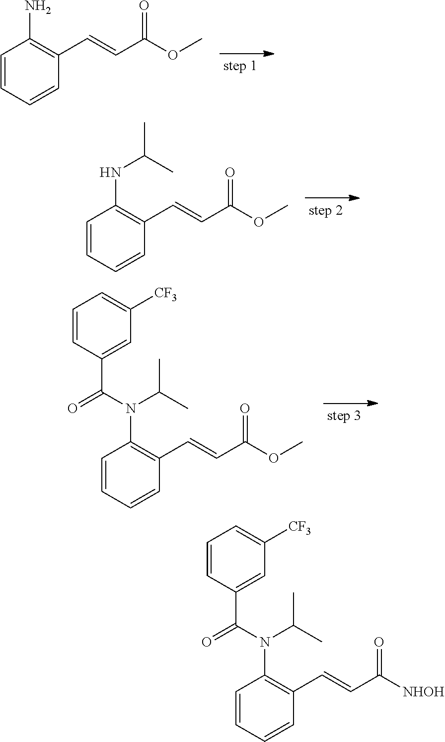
C1=CC=CC(C=CC(=O)OC)=C1N.C1=CC=CC(C=CC(=O)OC)=C1N(C(=O)C1=CC([CF3])=CC=C1)C(C)C.C1=CC=CC(C=CC(=O)[NHOH])=C1N(C(=O)C1=CC([CF3])=CC=C1)C(C)C.C1=CC=CC(C=CC(=O)OC)=C1NC(C)C
